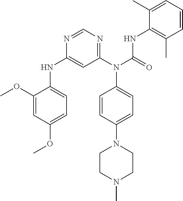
N1=CN=C(N(C2=CC=C(N3CCN(C)CC3)C=C2)C(NC2=C(C)C=CC=C2C)=O)C=C1NC1=CC=C(OC)C=C1OC
